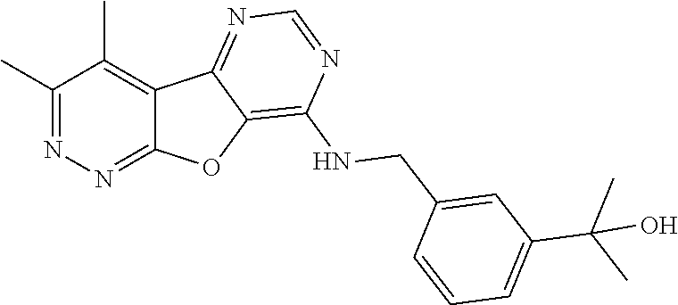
C1(C)=NN=C2C(=C1C)C1=NC=NC(NCC3=CC(C(C)(C)O)=CC=C3)=C1O2
